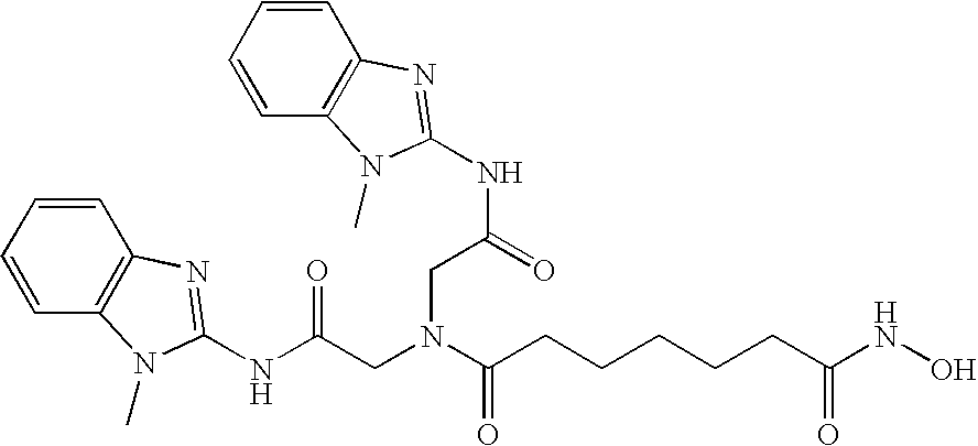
N(C(=O)CN(CC(NC1=NC2=C(C=CC=C2)N1C)=O)C(=O)CCCCCC(NO)=O)C1=NC2=C(C=CC=C2)N1C
